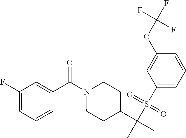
C1(F)=CC=CC(C(N2CCC(C(C)(S(C3=CC=CC(OC(F)(F)F)=C3)(=O)=O)C)CC2)=O)=C1
